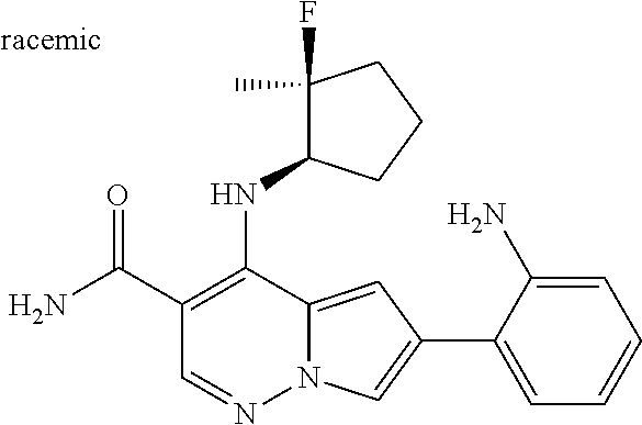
O=C(C1=C(NC2C(F)(C)CCC2)C2=CC(C3=CC=CC=C3N)=CN2N=C1)N
